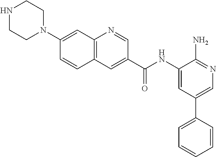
N1CCN(C2=CC3=C(C=C2)C=C(C(NC2=CC(C4=CC=CC=C4)=CN=C2N)=O)C=N3)CC1
